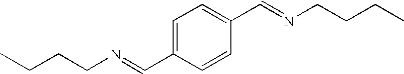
C1=C(C=NCCCC)C=CC(C=NCCCC)=C1
